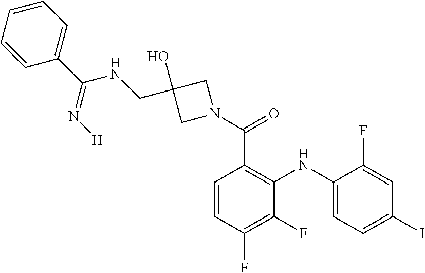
C1=C(F)C(NC2=C(C(N3CC(O)(CNC(C4=CC=CC=C4)=N[H])C3)=O)C=CC(F)=C2F)=CC=C1I
